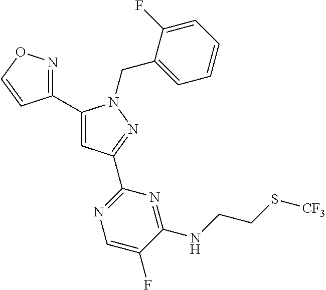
C1(C2=NOC=C2)=CC(C2=NC=C(F)C(NCCS[CF3])=N2)=NN1CC1=CC=CC=C1F
